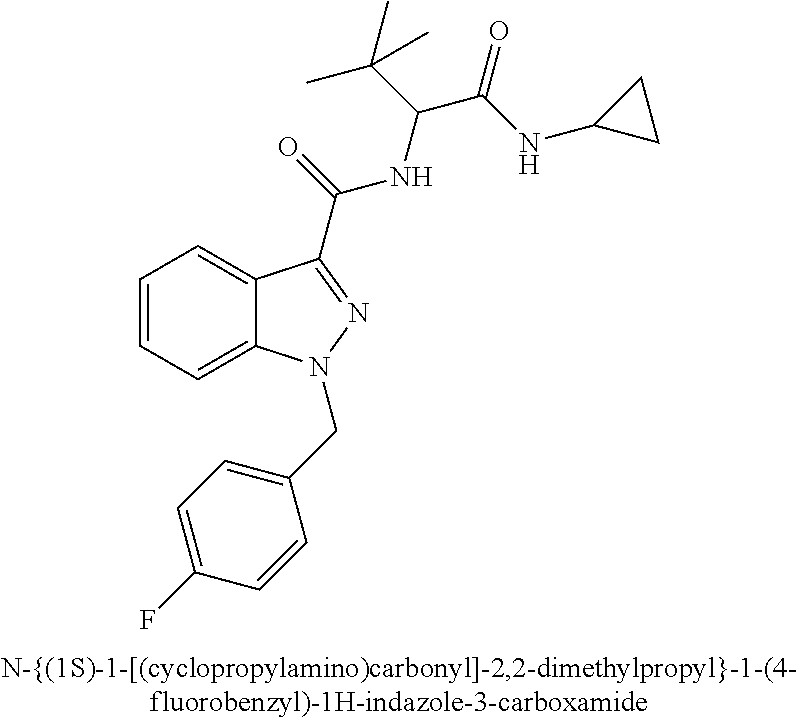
C1=CC=C2C(=C1)C(C(NC(C(C)(C)C)C(NC1CC1)=O)=O)=NN2CC1=CC=C(F)C=C1
